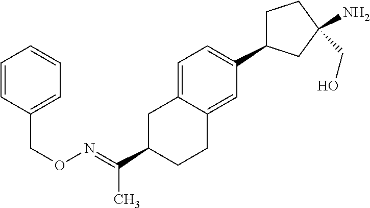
C1C(C(=NOCC2=CC=CC=C2)C)CCC2=CC(C3CCC(CO)(N)C3)=CC=C12
